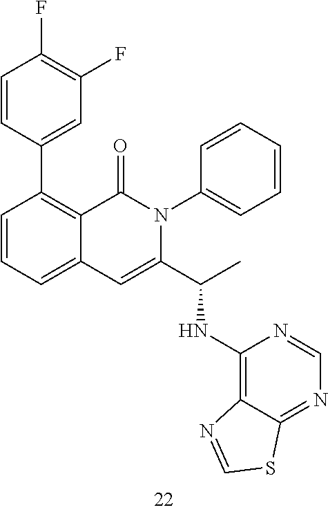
C1=CC(C2=C3C(=CC=C2)C=C(C(C)NC2=C4C(=NC=N2)SC=N4)N(C2=CC=CC=C2)C3=O)=CC(F)=C1F
